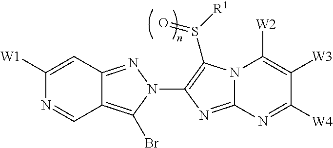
C12=C(Br)N(C3=C(S([R1])=O)N4C(=N3)N=C([W4])C([W3])=C4[W2])N=C1C=C([W1])N=C2
